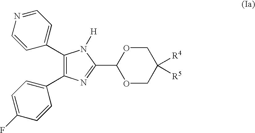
C1(C2=CC=NC=C2)=C(C2=CC=C(F)C=C2)N=C(C2OCC([R4])([R5])CO2)N1[H]
